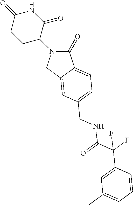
C1(=O)N(C2CCC(=O)NC2=O)CC2=CC(CNC(C(C3=CC(C)=CC=C3)(F)F)=O)=CC=C12
